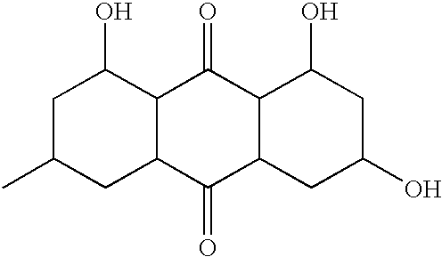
C1C(C)CC2C(C1O)C(=O)C1C(C2=O)CC(O)CC1O
